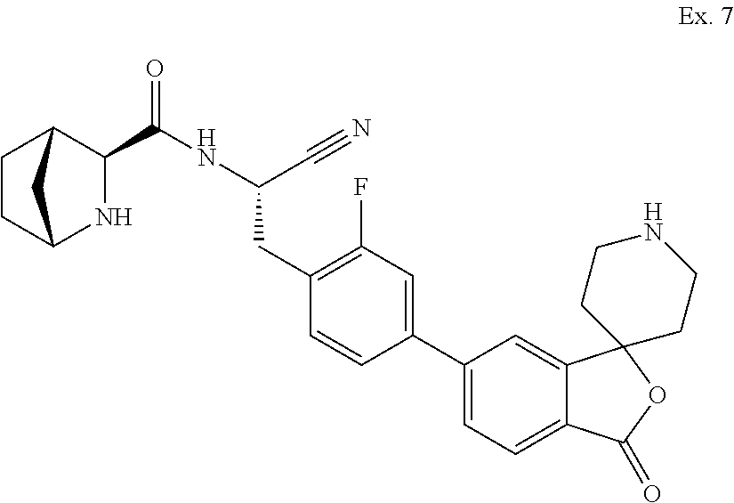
C1(C(NC(C#N)CC2=C(F)C=C(C3=CC=C4C(=C3)C3(OC4=O)CCNCC3)C=C2)=O)C2CCC(N1)C2
